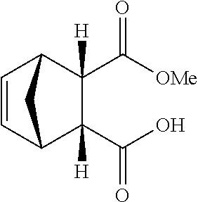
C(=O)(C1([H])C(C(=O)O)([H])C2C=CC1C2)[OMe]
